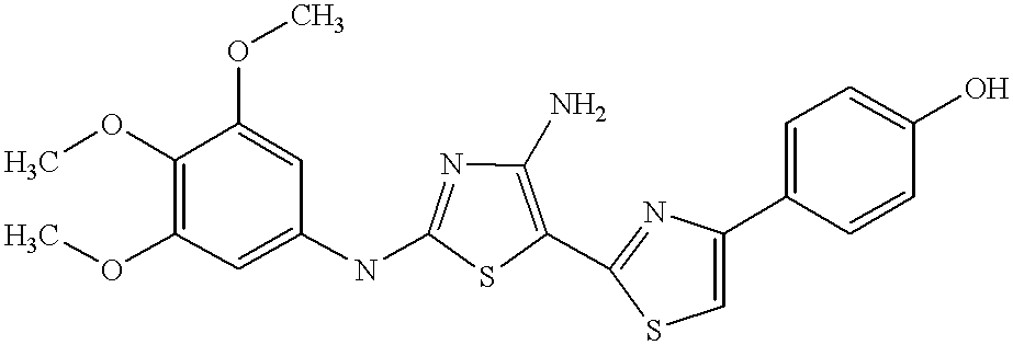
COC1=C(OC)C=C(NC2=NC(N)=C(C3=NC(C4=CC=C(O)C=C4)=CS3)S2)C=C1OC
